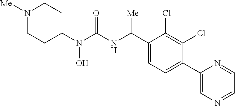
C1(N(C(NC(C2=CC=C(C3=CN=CC=N3)C(Cl)=C2Cl)[Me])=O)O)CCN([Me])CC1
